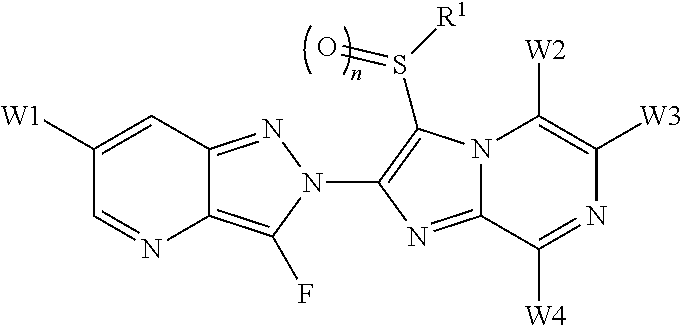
C12=C(F)N(C3=C(S([R1])=O)N4C(=N3)C([W4])=NC([W3])=C4[W2])N=C1C=C([W1])C=N2
